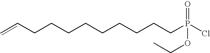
C=CCCCCCCCCCP(Cl)(OCC)=O
